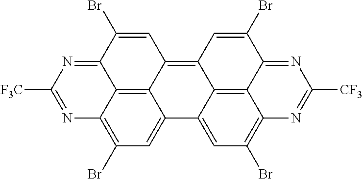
C12=C3C4=C5C6=C7C(=NC([CF3])=NC7=C(Br)C=C6C3=CC(Br)=C1N=C([F3C])N=C2C(Br)=C4)C(Br)=C5
